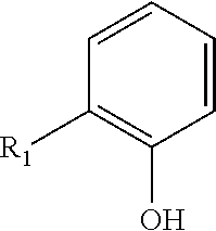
C1=CC=CC(O)=C1[R1]
